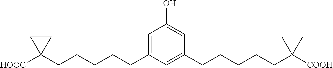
C1=C(CCCCCC2([HOOC])CC2)C=C(CCCCCC([COOH])(C)C)C=C1O
